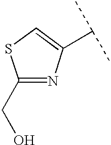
C1(CO)=NC(C(C)C)=CS1
